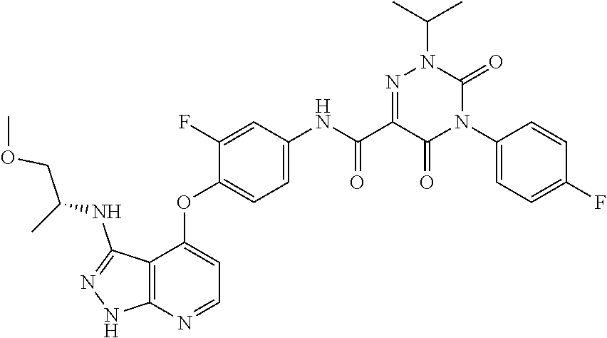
C(N1N=C(C(=O)NC2=CC=C(OC3=CC=NC4=C3C(NC(COC)C)=NN4)C(F)=C2)C(=O)N(C2=CC=C(F)C=C2)C1=O)(C)C
